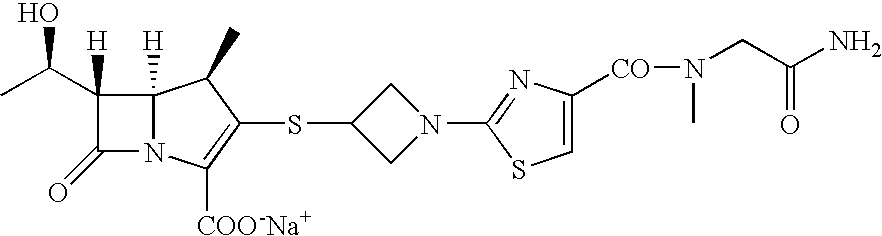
C12([H])N(C([COO-Na+])=C(SC3CN(C4=NC([CO]N(C)CC(N)=O)=CS4)C3)C1C)C(=O)C2(C(C)O)[H]
